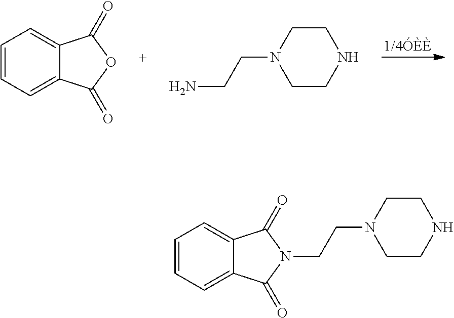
C1=CC=C2C(=C1)C(=O)OC2=O.NCCN1CCNCC1.C1=CC=C2C(=C1)C(=O)N(CCN1CCNCC1)C2=O
